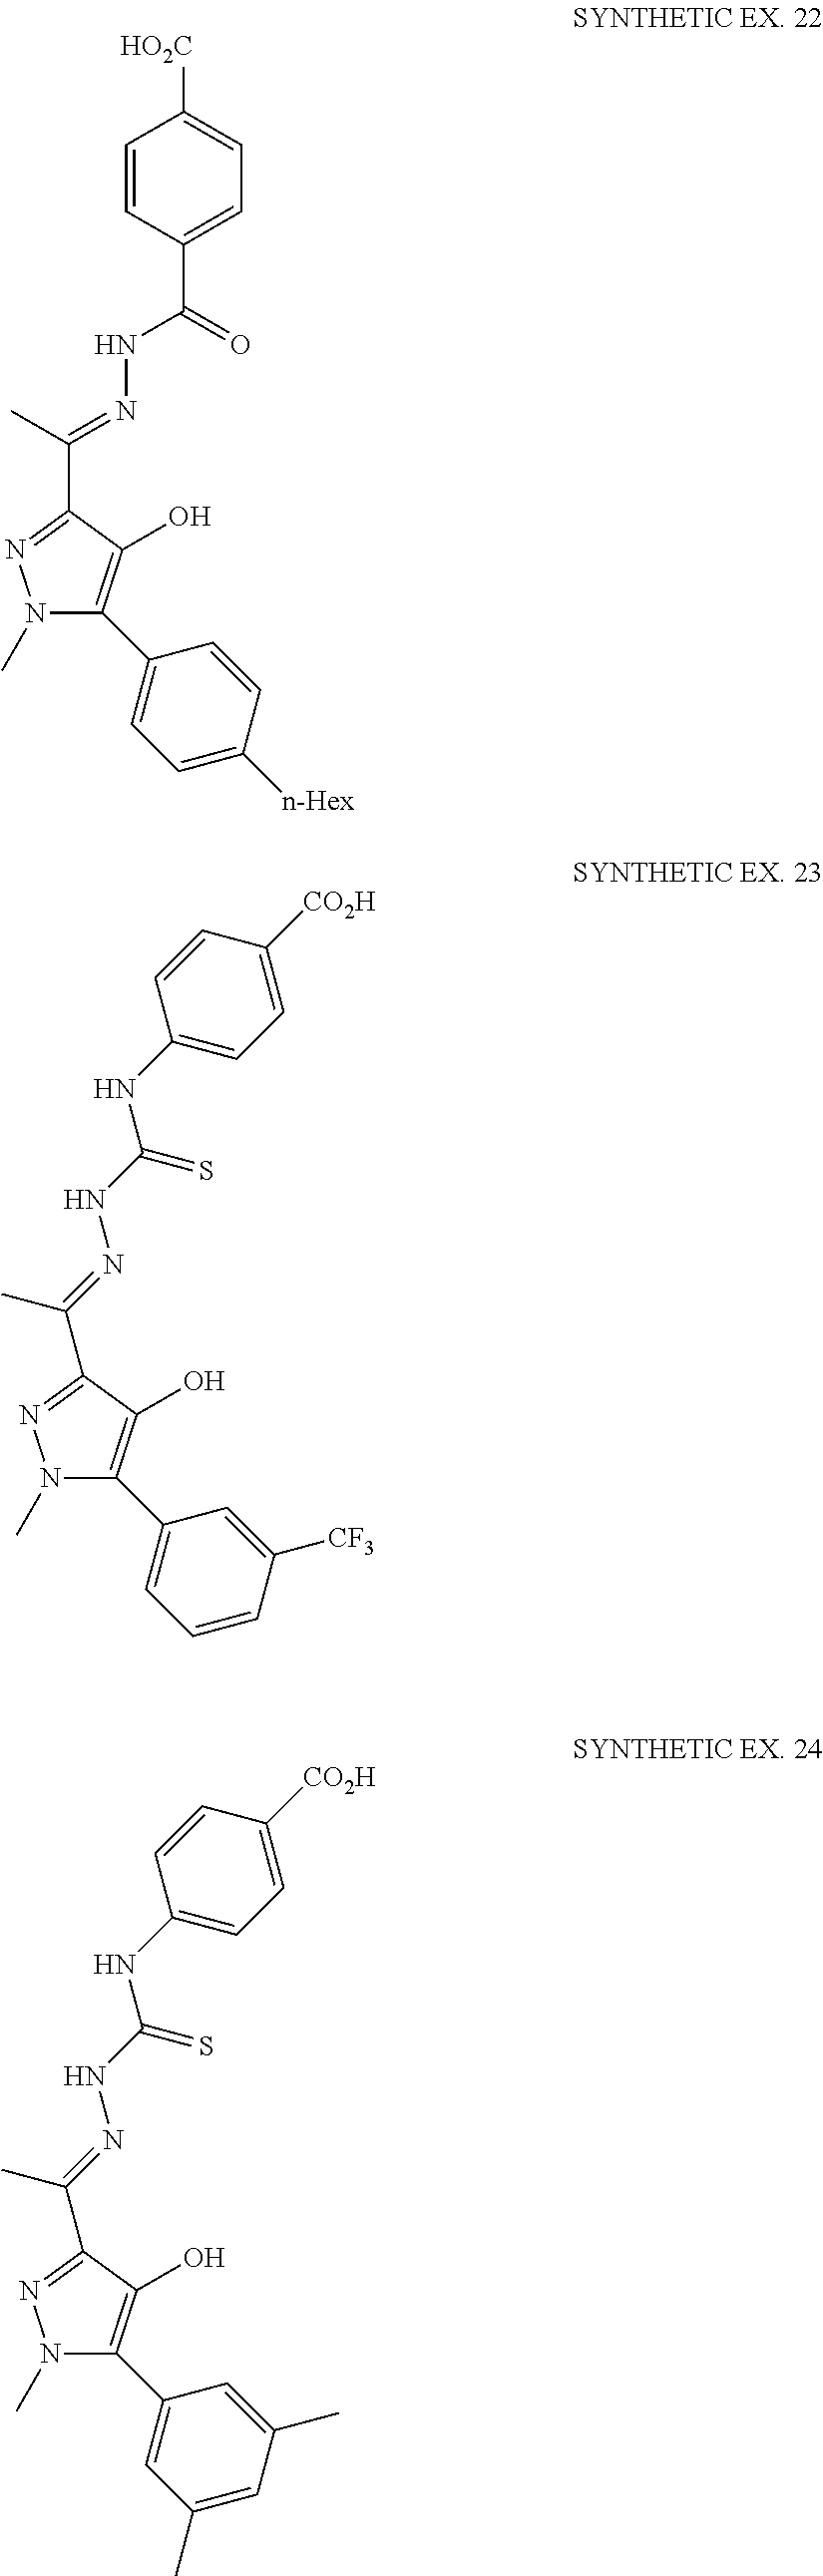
C1=CC(C(=O)NN=C(C)C2=NN(C)C(C3=CC=C([n-Hex])C=C3)=C2O)=CC=C1[HO2C].N1(C)C(C2=CC=CC([CF3])=C2)=C(O)C(C(=NNC(NC2=CC=C([CO2H])C=C2)=S)C)=N1.N1(C)C(C2=CC(C)=CC(C)=C2)=C(O)C(C(=NNC(NC2=CC=C([CO2H])C=C2)=S)C)=N1
